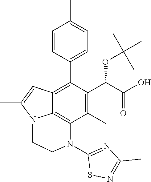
C1(C)=C(C(C(O)=O)OC(C)(C)C)C(C2=CC=C(C)C=C2)=C2C3=C1N(C1=NC(C)=NS1)CCN3C(C)=C2
